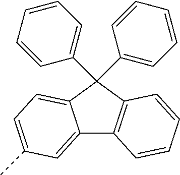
C12=CC(C)=CC=C1C(C1=CC=CC=C1)(C1=CC=CC=C1)C1=C2C=CC=C1
